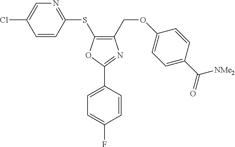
C1(COC2=CC=C(C(=O)[NMe2])C=C2)=C(SC2=NC=C(Cl)C=C2)OC(C2=CC=C(F)C=C2)=N1
